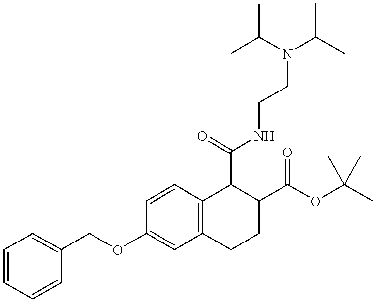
C(OC1=CC2=C(C=C1)C(C(=O)NCCN(C(C)C)C(C)C)C(C(OC(C)(C)C)=O)CC2)C1=CC=CC=C1
